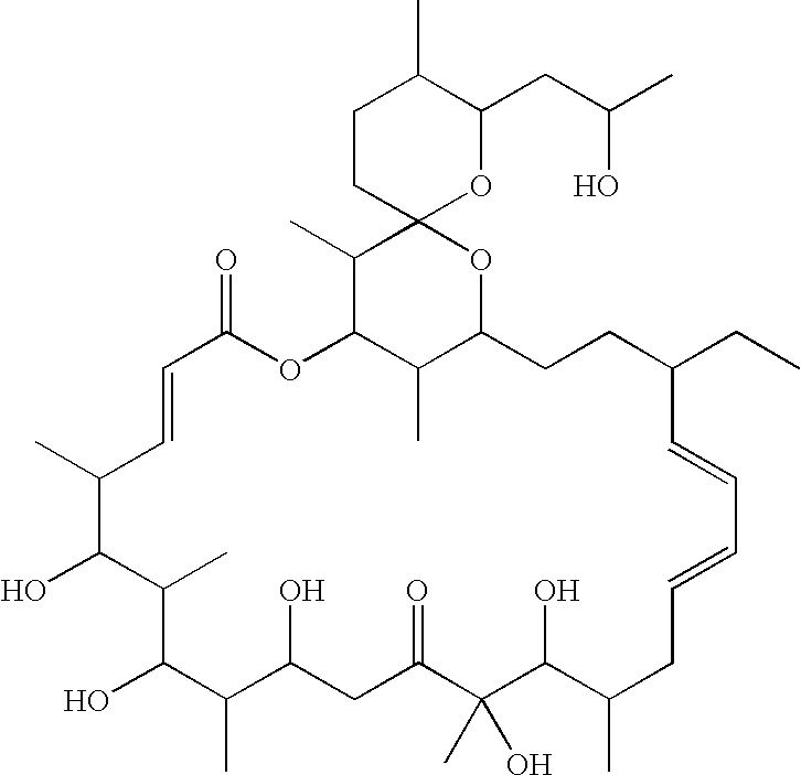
CC1C(O)C(C)C(O)C(C)C=CC(=O)OC2C(C)C(OC3(C2C)OC(CC(O)C)C(C)CC3)CCC(CC)C=CC=CCC(C)C(O)C(C)(O)C(=O)CC1O
